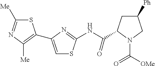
S1C([Me])=NC([Me])=C1C1=CSC(NC(C2CC([Ph])CN2C(=O)[OMe])=O)=N1
